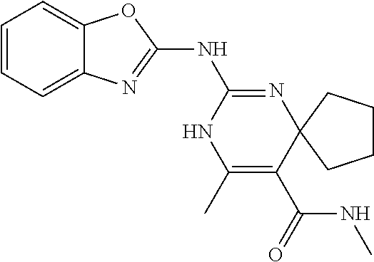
C1=CC=C2C(=C1)OC(NC1=NC3(C(C(NC)=O)=C(C)N1)CCCC3)=N2
